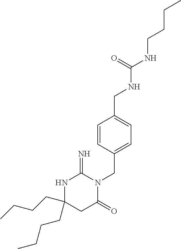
N1C(CCCC)(CCCC)CC(=O)N(CC2=CC=C(CNC(NCCCC)=O)C=C2)C1=N
